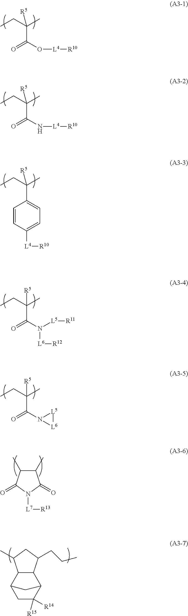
O=C(O[L4][R10])C(C)(CC)[R5].O=C(N[L4][R10])C(C)(CC)[R5].C1(C(C)(CC)[R5])=CC=C([L4][R10])C=C1.O=C(N([L5][R11])[L6][R12])C(C)(CC)[R5].O=C(N1[L5][L6]1)C(C)(CC)[R5].C1(C)C(C)C(=O)N([L7][R13])C1=O.C12C(C(CCC)CC1C)C1C([R15])([R14])CC2C1
